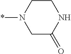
C1CN(*)CC(=O)N1
